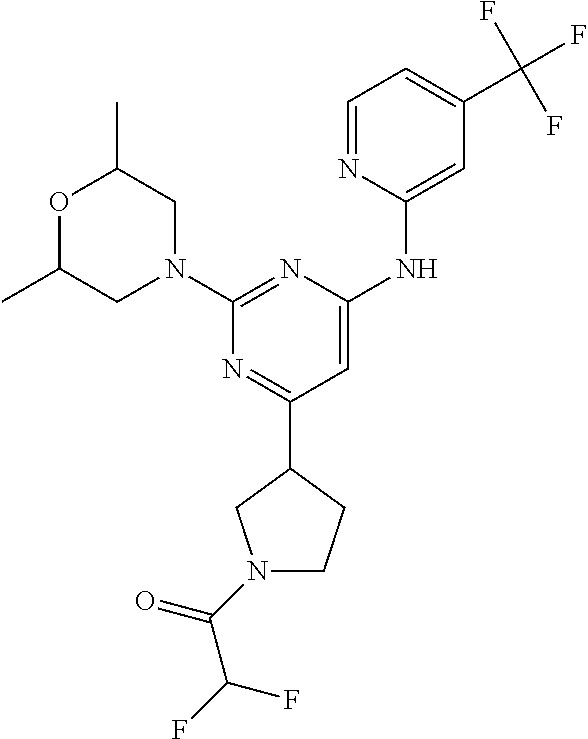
C1=NC(NC2=CC(C3CCN(C(=O)C(F)F)C3)=NC(N3CC(C)OC(C)C3)=N2)=CC(C(F)(F)F)=C1
